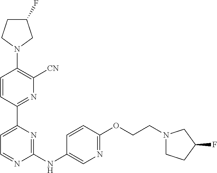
C1=CC(C2=CC=NC(NC3=CN=C(OCCN4CCC(F)C4)C=C3)=N2)=NC([CN])=C1N1CC(F)CC1
